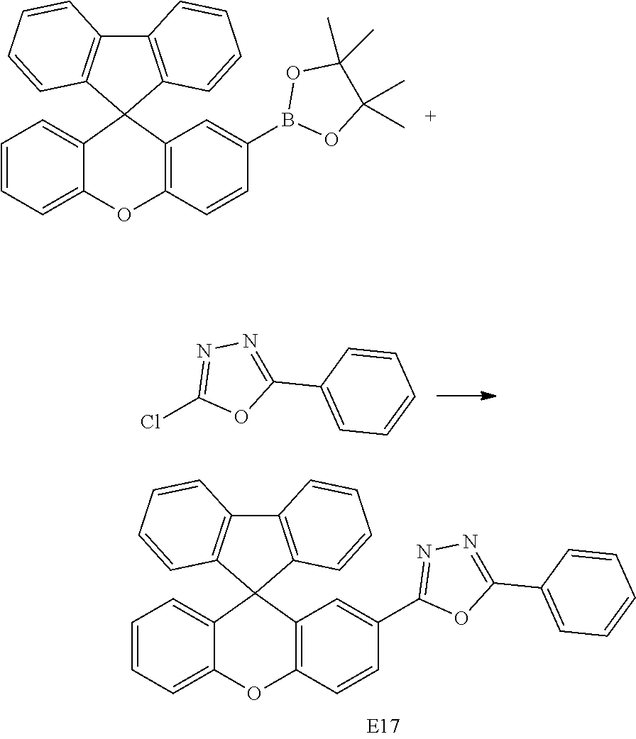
C1=CC(B2OC(C)(C)C(C)(C)O2)=CC2=C1OC1=CC=CC=C1C21C2=C(C3=C1C=CC=C3)C=CC=C2.ClC1=NN=C(C2=CC=CC=C2)O1.C1=CC(C2=NN=C(C3=CC=CC=C3)O2)=CC2=C1OC1=CC=CC=C1C21C2=C(C3=C1C=CC=C3)C=CC=C2
